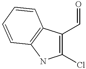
C1(Cl)=C(C=O)C2=C(N1)C=CC=C2
